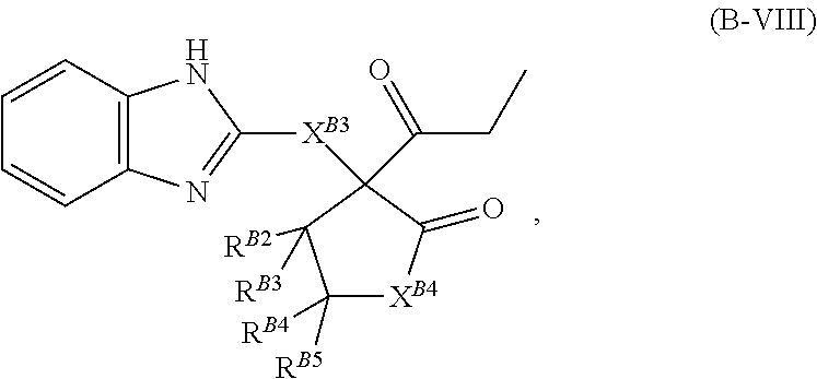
C1([RB4])([RB5])[XB4]C(=O)C([XB3]C2=NC3=C(C=CC=C3)N2)(C(CC)=O)C1([RB2])[RB3]
